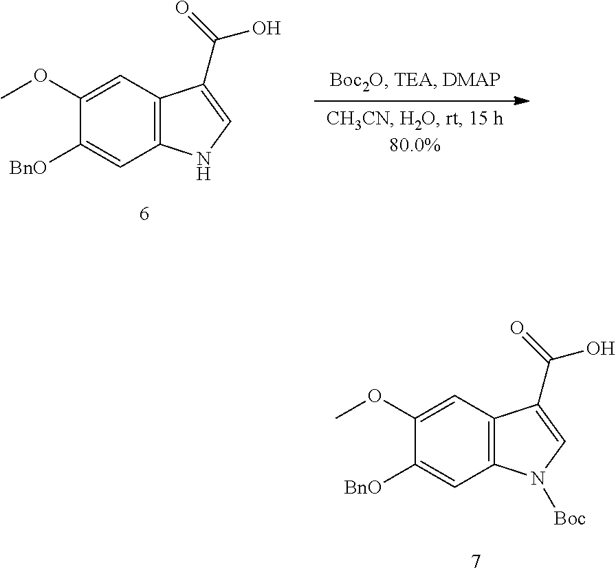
C1=C(OC)C([BnO])=CC2=C1C(C(=O)O)=CN2.C1=C(OC)C([BnO])=CC2=C1C(C(=O)O)=CN2[Boc]
